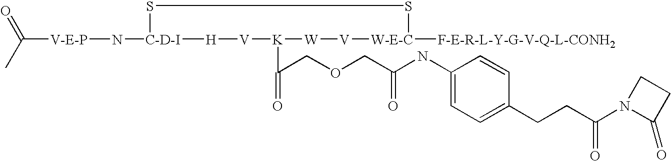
[V-E-P](N[C-D-I]1SS[W-E-C]([F-E-R-L-Y-G-V-Q-L-CONH2])[V][W][K](C(COCC(NC2=CC=C(CCC(N3C(=O)CC3)=O)C=C2)=O)=O)[V][H]1)C(=O)C
